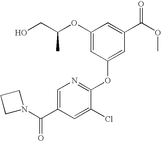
C1(OC(CO)C)=CC(OC2=NC=C(C(=O)N3CCC3)C=C2Cl)=CC(C(OC)=O)=C1
